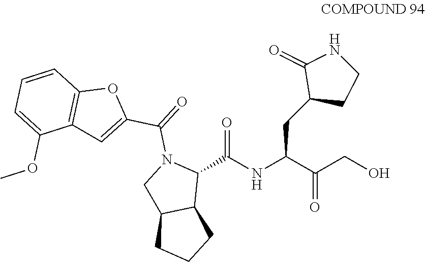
OCC(C(NC(C1N(C(=O)C2=CC3=C(O2)C=CC=C3OC)CC2C1CCC2)=O)CC1CCNC1=O)=O
